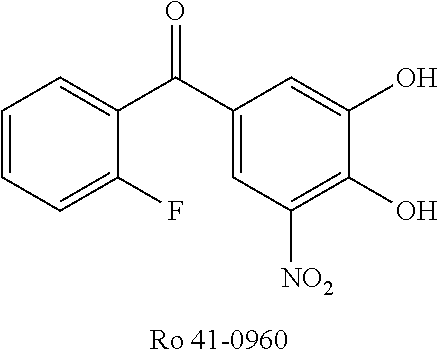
C1=CC=C(F)C(C(C2=CC([NO2])=C(O)C(O)=C2)=O)=C1
